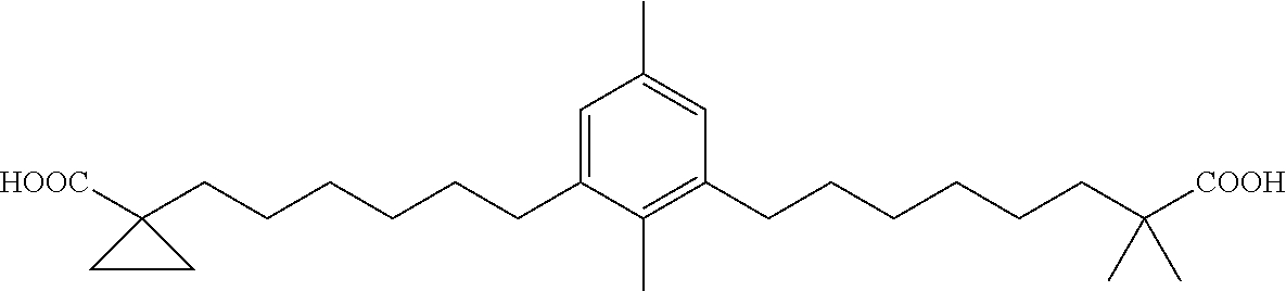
C1=C(CCCCCCC2([HOOC])CC2)C(C)=C(CCCCCCC(C)(C)[COOH])C=C1C
